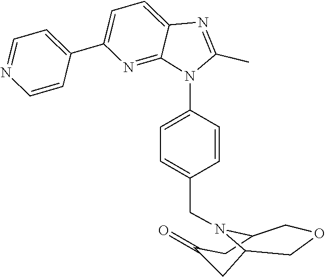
O=C1CC2COCC(C1)N2CC1=CC=C(N2C3=NC(C4=CC=NC=C4)=CC=C3N=C2C)C=C1
